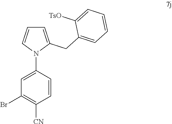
C1=C(CC2=CC=CC=C2[TsO])N(C2=CC(Br)=C([CN])C=C2)C=C1
